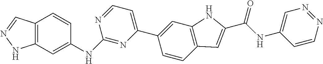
C12=C(C=C(NC3=NC(C4=CC5=C(C=C4)C=C(C(NC4=CN=NC=C4)=O)N5)=CC=N3)C=C1)NN=C2
